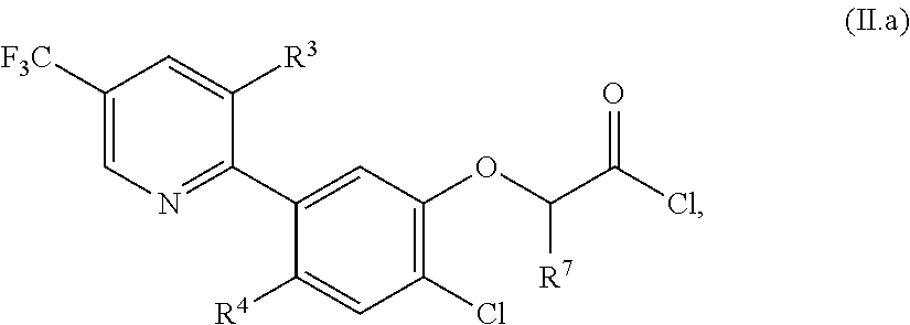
C1([F3C])=CN=C(C2=CC(OC(C(Cl)=O)[R7])=C(Cl)C=C2[R4])C([R3])=C1
